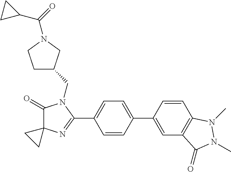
C1(=O)C2(N=C(C3=CC=C(C4=CC5=C(C=C4)N(C)N(C)C5=O)C=C3)N1CC1CCN(C(=O)C3CC3)C1)CC2
